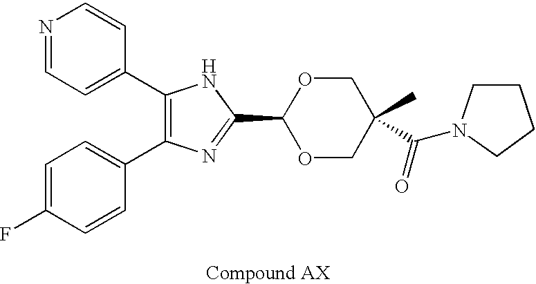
C1(C2=CC=NC=C2)=C(C2=CC=C(F)C=C2)N=C(C2OCC(C)(C(=O)N3CCCC3)CO2)N1
